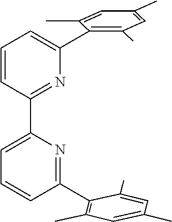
C1=CC(C2=CC=CC(C3=C(C)C=C(C)C=C3C)=N2)=NC(C2=C(C)C=C(C)C=C2C)=C1
